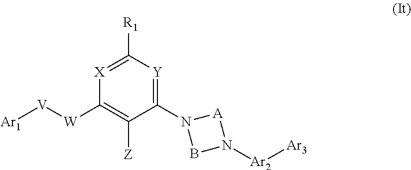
N1(C2=[Y]C([R1])=[X]C([W][V][Ar1])=C2[Z])BN([Ar2][Ar3])[A]1
